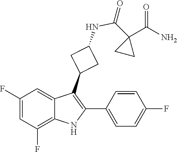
C1(C(NC2CC(C3=C(C4=CC=C(F)C=C4)NC4=C(F)C=C(F)C=C34)C2)=O)(C(=O)N)CC1
